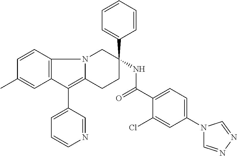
C12=C(C=CC(C)=C1)N1C(=C2C2=CC=CN=C2)CCC(C2=CC=CC=C2)(NC(=O)C2=CC=C(N3C=NN=C3)C=C2Cl)C1
